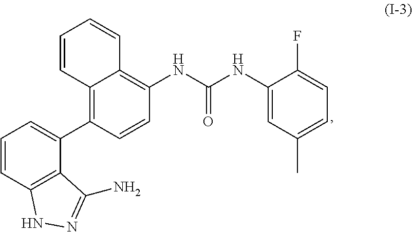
C1=CC2=C(C(C3=C4C(=C(NC(NC5=CC(C)=CC=C5F)=O)C=C3)C=CC=C4)=C1)C(N)=NN2
